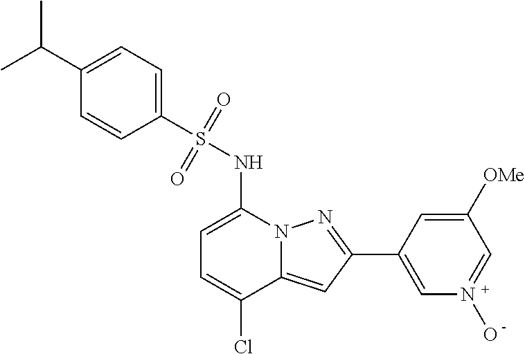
C1=C(NS(C2=CC=C(C(C)C)C=C2)(=O)=O)N2C(=CC(C3=CN(O)=CC([OMe])=C3)=N2)C(Cl)=C1
